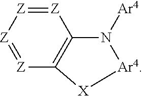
[Z]1=[Z][Z]=[Z]C2=C1N([Ar4])[Ar4][X]2
